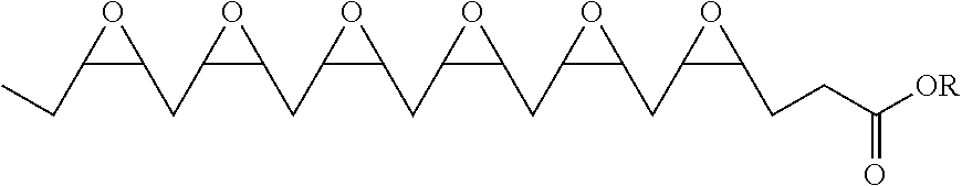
C1(CC)C(CC2C(CC3C(CC4C(CC5C(CC6C(CCC([OR])=O)O6)O5)O4)O3)O2)O1
